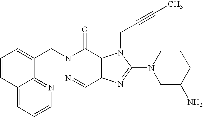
C(N1N=CC2=C(C1=O)N(CC#CC)C(N1CC(N)CCC1)=N2)C1=CC=CC2=CC=CN=C12
